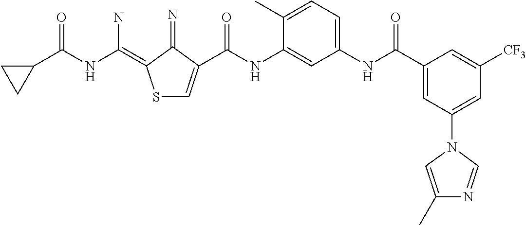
C(NC1=CC(NC(C2=CC(N3C=C(C)N=C3)=CC([CF3])=C2)=O)=CC=C1C)(=O)C1=CSC(=C(NC(C2CC2)=O)N)C1=N
